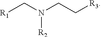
[R2]N(C[R1])CC[R3]
